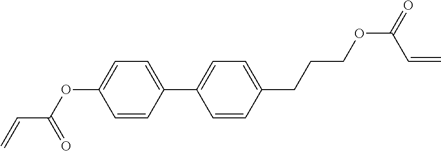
C(C(OC1=CC=C(C2=CC=C(CCCOC(=O)C=C)C=C2)C=C1)=O)=C
